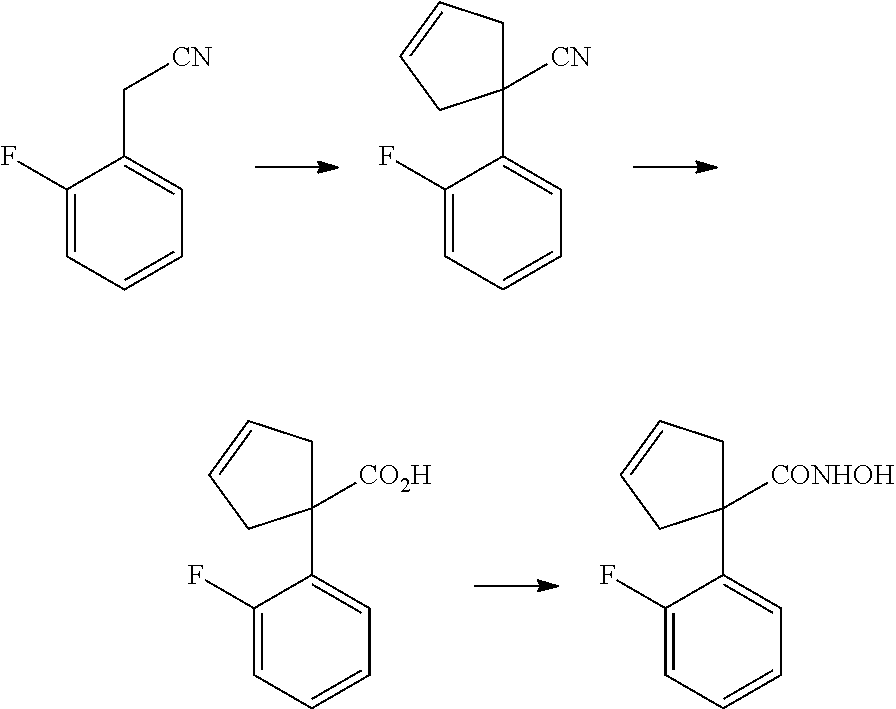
C1(F)=CC=CC=C1C[CN].C1(F)=CC=CC=C1C1([CN])CC=CC1.C1(F)=CC=CC=C1C1([CONHOH])CC=CC1.C1(F)=CC=CC=C1C1([CO2H])CC=CC1
